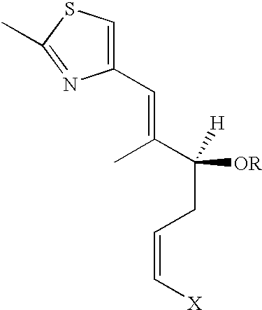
C(=C(C([H])([OR])CC=C[X])C)C1=CSC(C)=N1
